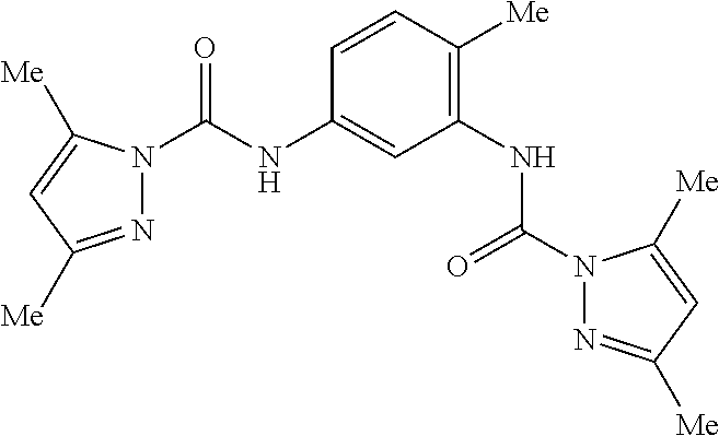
C1=CC([Me])=C(NC(N2N=C([Me])C=C2[Me])=O)C=C1NC(N1N=C([Me])C=C1[Me])=O
